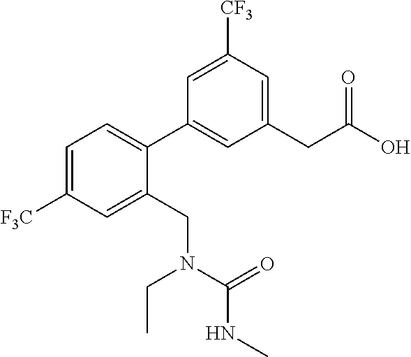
C1=C([F3C])C=C(CN(C(NC)=O)CC)C(C2=CC(CC(O)=O)=CC([CF3])=C2)=C1
